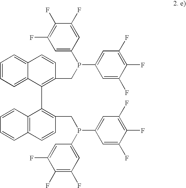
C1=CC=C2C(=C1)C=CC(CP(C1=CC(F)=C(F)C(F)=C1)C1=CC(F)=C(F)C(F)=C1)=C2C1=C(CP(C2=CC(F)=C(F)C(F)=C2)C2=CC(F)=C(F)C(F)=C2)C=CC2=C1C=CC=C2
